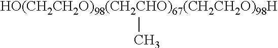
[HO(CH2CH2O)98(CH2CHO)67(CH2CH2O)98H]C
